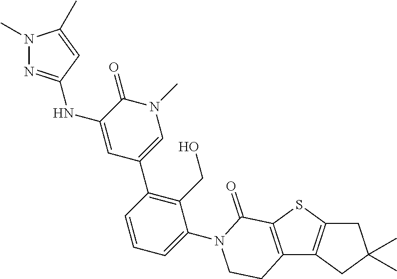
C1C2=C(CC1(C)C)C1=C(S2)C(=O)N(C2=CC=CC(C3=CN(C)C(=O)C(NC4=NN(C)C(C)=C4)=C3)=C2CO)CC1
